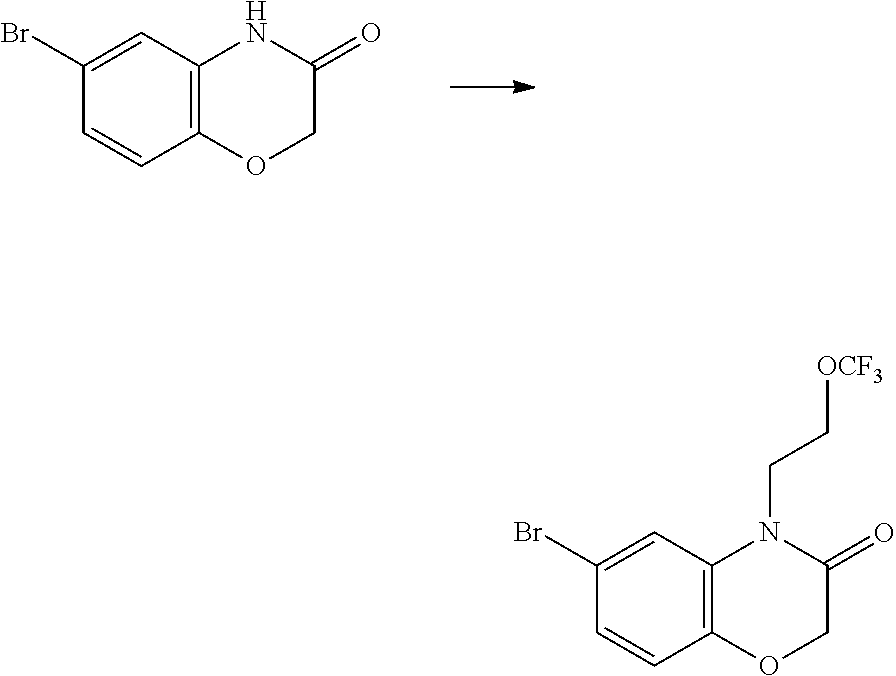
C1(Br)=CC2=C(C=C1)OCC(=O)N2.C1(Br)=CC2=C(C=C1)OCC(=O)N2CC[OCF3]
